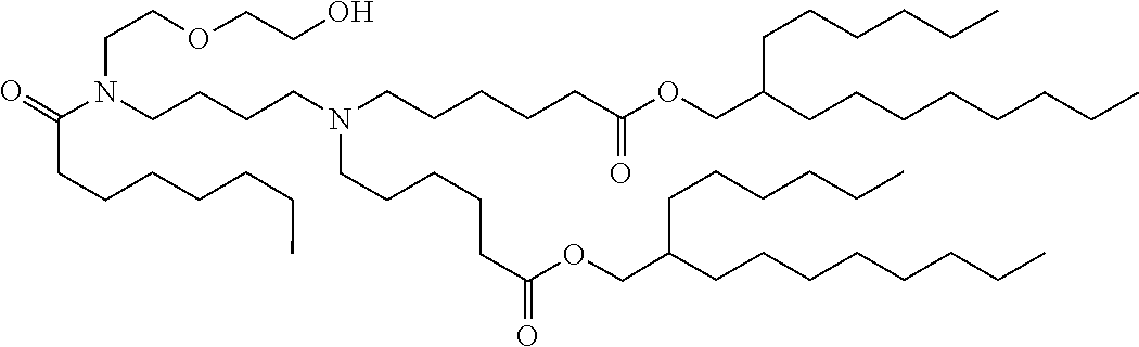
C(CCC)CCCCC(COC(CCCCCN(CCCCCC(=O)OCC(CCCCCCCC)CCCCCC)CCCCN(CCOCCO)C(CCCCCCC)=O)=O)CCCCCC
